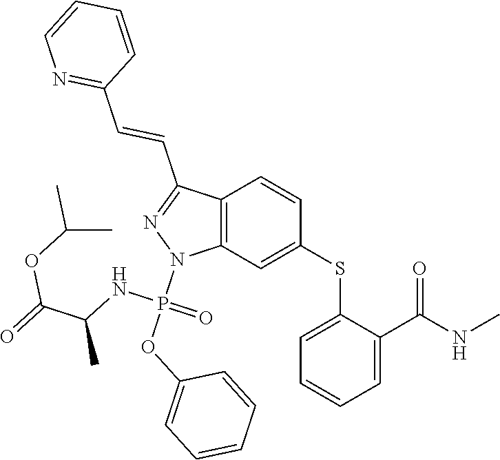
C1(SC2=CC3=C(C=C2)C(C=CC2=NC=CC=C2)=NN3P(OC2=CC=CC=C2)(NC(C)C(OC(C)C)=O)=O)=CC=CC=C1C(NC)=O
